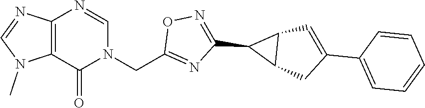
C12=C(N=CN(CC3=NC(C4C5C4C=C(C4=CC=CC=C4)C5)=NO3)C1=O)N=CN2C
